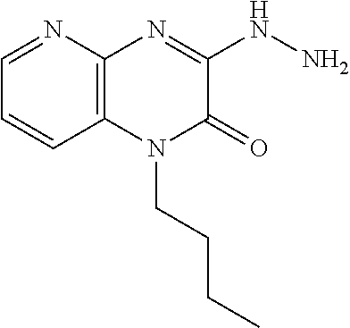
C1=NC2=C(C=C1)N(CCCC)C(=O)C(NN)=N2
